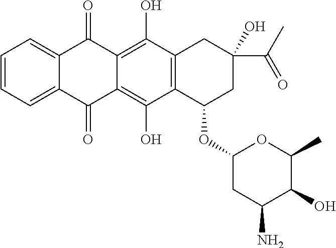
C12=CC=CC=C1C(=O)C1=C(O)C3=C(C(O)=C1C2=O)C(OC1CC(N)C(O)C(C)O1)CC(C(C)=O)(O)C3
